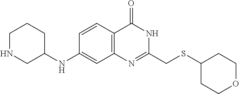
S(C1CCOCC1)CC1=NC2=C(C=CC(NC3CNCCC3)=C2)C(=O)N1
